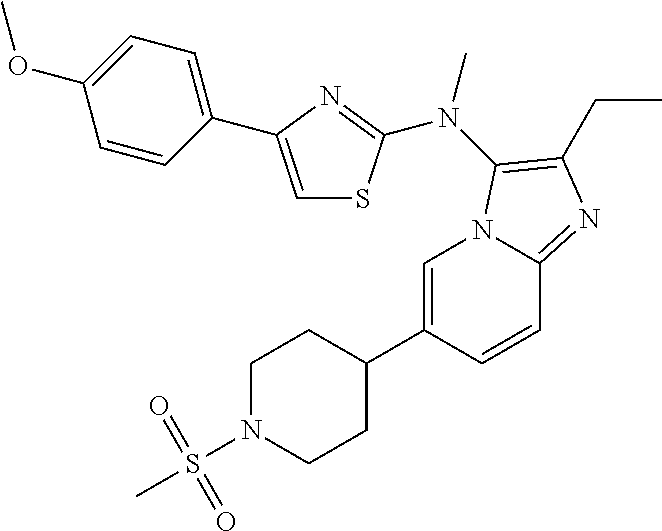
C1=C(C2CCN(S(=O)(=O)C)CC2)C=CC2=NC(CC)=C(N(C)C3=NC(C4=CC=C(OC)C=C4)=CS3)N12
